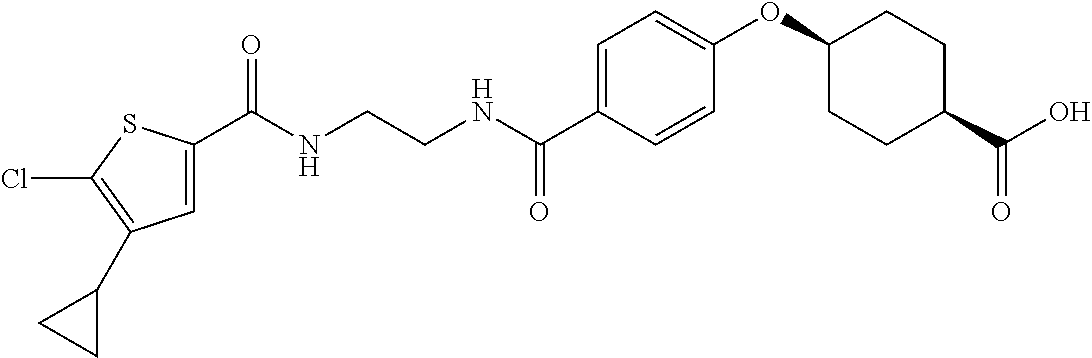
C(NCCNC(C1=CC=C(OC2CCC(C(O)=O)CC2)C=C1)=O)(=O)C1=CC(C2CC2)=C(Cl)S1
